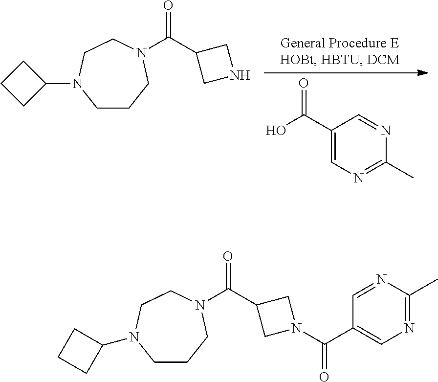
C1(C(O)=O)=CN=C(C)N=C1.C1CCN(C(C2CNC2)=O)CCN1C1CCC1.C1CCN(C(C2CN(C(C3=CN=C(C)N=C3)=O)C2)=O)CCN1C1CCC1
